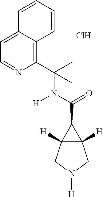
Cl.C(C1C2([H])C1([H])CN([H])C2)(=O)N([H])C(C)(C)C1=C2C(=CC=N1)C=CC=C2
